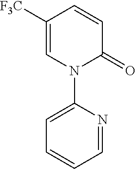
C1([F3C])=CN(C2=CC=CC=N2)C(=O)C=C1
